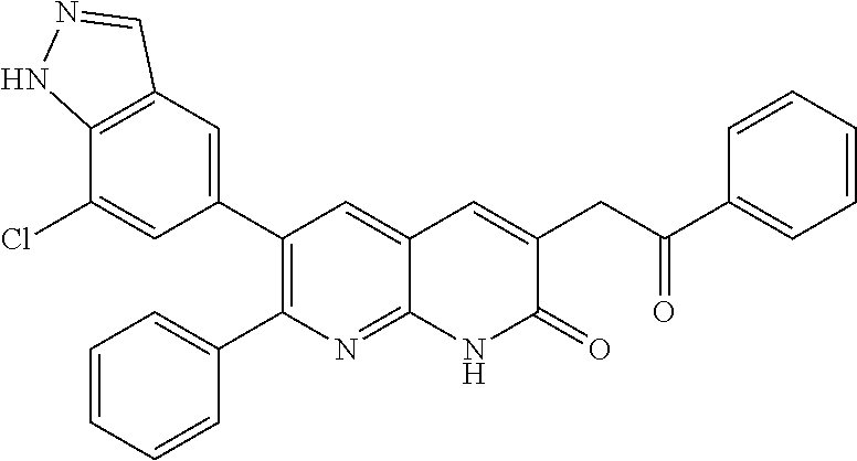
C12=C(C=C(C3=C(C4=CC=CC=C4)N=C4C(=C3)C=C(CC(C3=CC=CC=C3)=O)C(=O)N4)C=C1Cl)C=NN2
